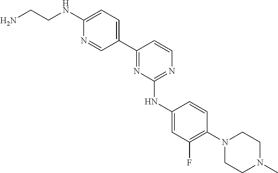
C1(C2=NC(NC3=CC(F)=C(N4CCN(C)CC4)C=C3)=NC=C2)=CC=C(NCCN)N=C1
